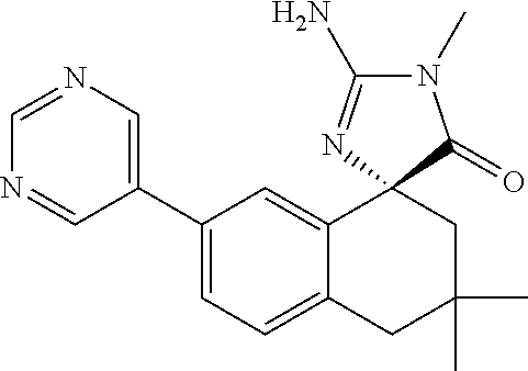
N1=CC(C2=CC=C3C(=C2)C2(CC(C)(C)C3)C(=O)N(C)C(N)=N2)=CN=C1
